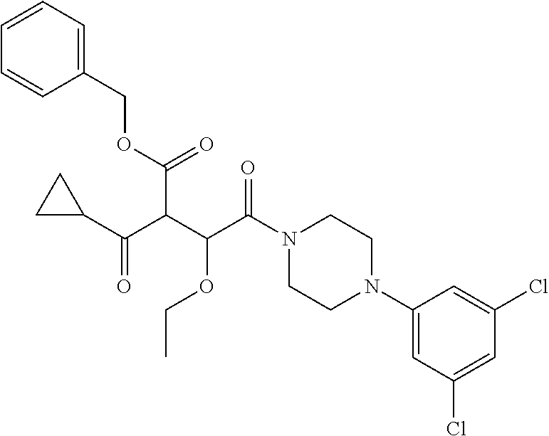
C1(N2CCN(C(C(C(C(C3CC3)=O)C(=O)OCC3=CC=CC=C3)OCC)=O)CC2)=CC(Cl)=CC(Cl)=C1
